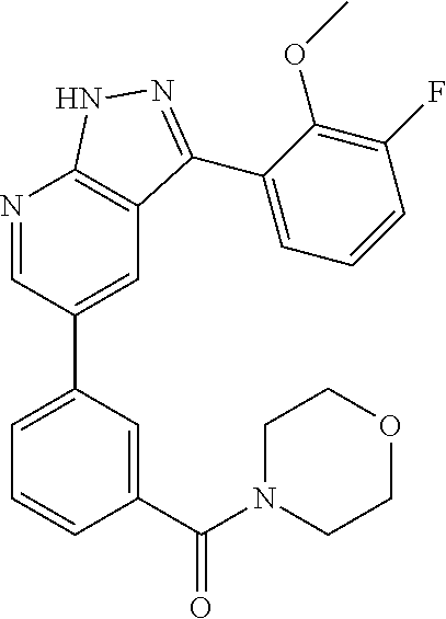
N1=CC(C2=CC=CC(C(N3CCOCC3)=O)=C2)=CC2=C1NN=C2C1=CC=CC(F)=C1OC
